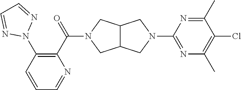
C1=CC(N2N=CC=N2)=C(C(=O)N2CC3C(C2)CN(C2=NC(C)=C(Cl)C(C)=N2)C3)N=C1
